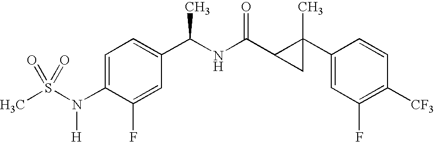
C1=C(N(S(C)(=O)=O)[H])C(F)=CC(C(C)NC(=O)C2CC2(C)C2=CC(F)=C([CF3])C=C2)=C1
